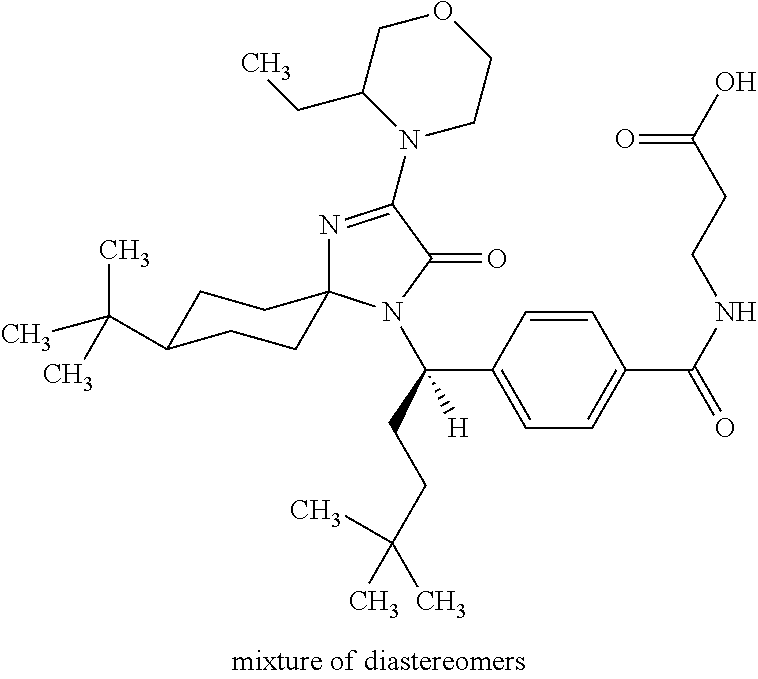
C1C(C(C)(C)C)CCC2(C1)N=C(N1CCOCC1CC)C(=O)N2C(C1=CC=C(C(NCCC(O)=O)=O)C=C1)(CCC(C)(C)C)[H]
